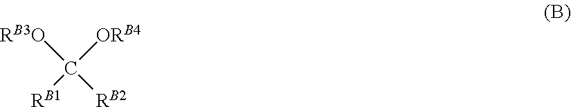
C([RB3O])([RB2])([ORB4])[RB1]
